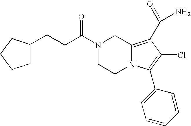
N1(C(CCC2CCCC2)=O)CCN2C(=C(C(N)=O)C(Cl)=C2C2=CC=CC=C2)C1
